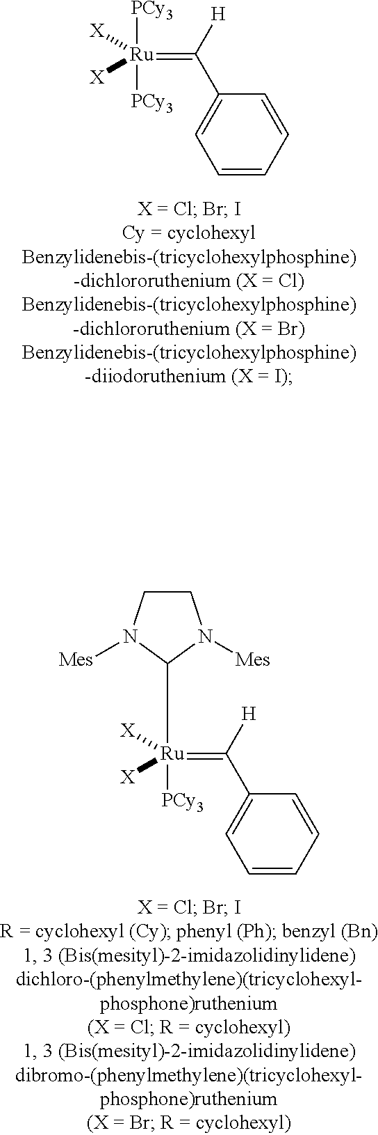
C(=[Ru]([PCy3])([PCy3])([X])[X])(C1=CC=CC=C1)[H].C(=[Ru]([PCy3])([X])([X])C1N([Mes])CCN1[Mes])(C1=CC=CC=C1)[H]
